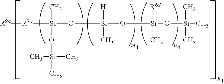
[R7a]([Si](O[Si](O[Si](O[Si](C)(C)C)([R6d])C)([H])C)(C)O[Si](C)(C)C)[R8a]
